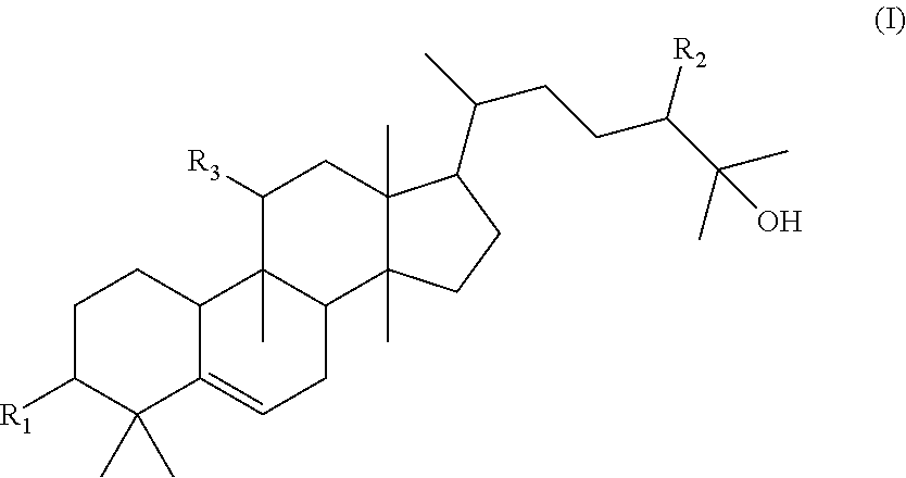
C1C([R1])C(C)(C)C2=CCC3C(C)(C2C1)C([R3])CC1(C)C3(C)CCC1C(CCC(C(C)(C)O)[R2])C
